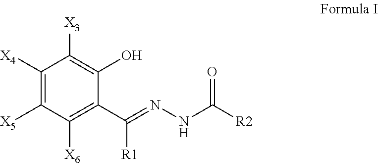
C1([X4])=C([X5])C([X6])=C(C(=NNC([R2])=O)[R1])C(O)=C1[X3]
